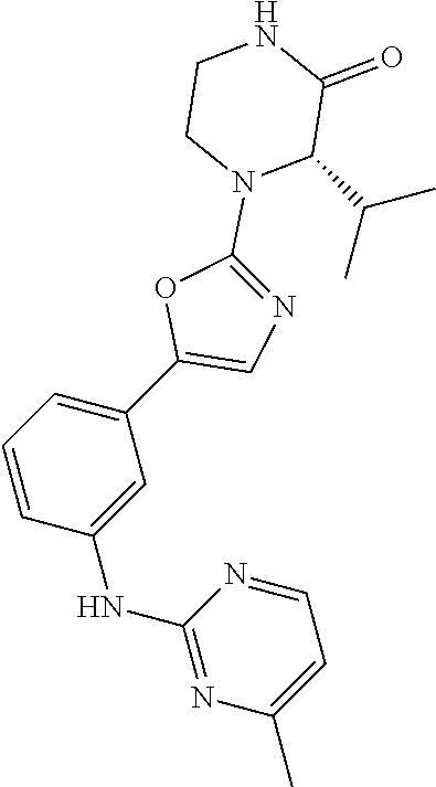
C1=CC(NC2=NC(C)=CC=N2)=CC(C2=CN=C(N3C(C(C)C)C(=O)NCC3)O2)=C1
